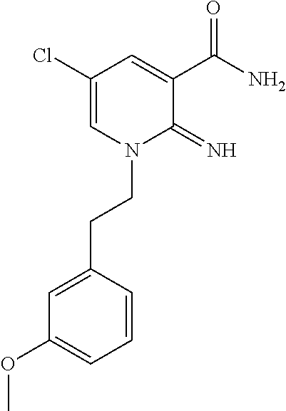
C1(Cl)=CN(CCC2=CC(OC)=CC=C2)C(=N)C(C(N)=O)=C1
